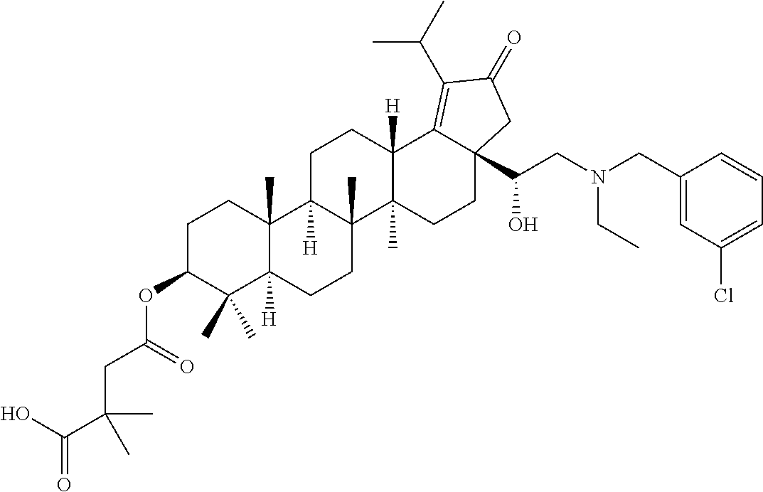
C1C(OC(CC(C(O)=O)(C)C)=O)C(C)(C)C2([H])C(C)(C1)C1([H])C(C)(CC2)C2(C)C([H])(CC1)C1=C(C(C)C)C(=O)CC1(C(CN(CC1=CC(Cl)=CC=C1)CC)O)CC2
